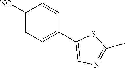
C1([NC])=CC=C(C2=CN=C(C)S2)C=C1
